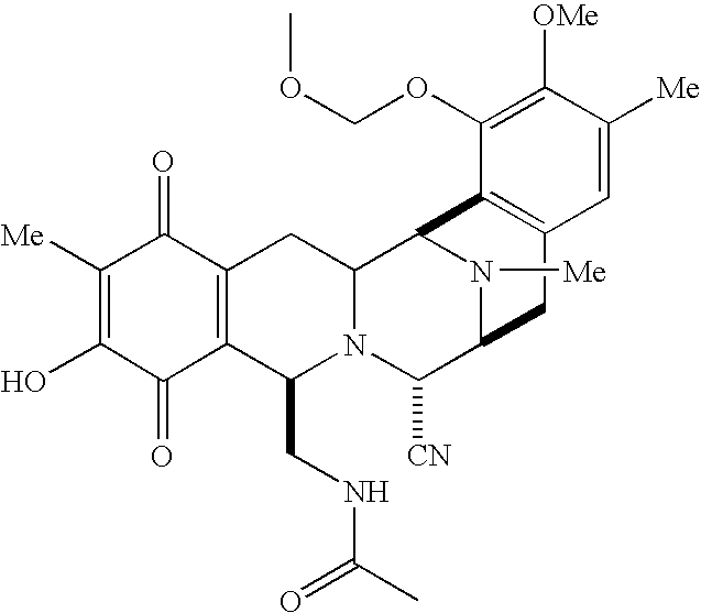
C1([Me])=C(O)C(=O)C2=C(C1=O)CC1N(C2CNC(C)=O)C([CN])C2N([Me])C1C1=C(C2)C=C([Me])C([OMe])=C1OCOC
